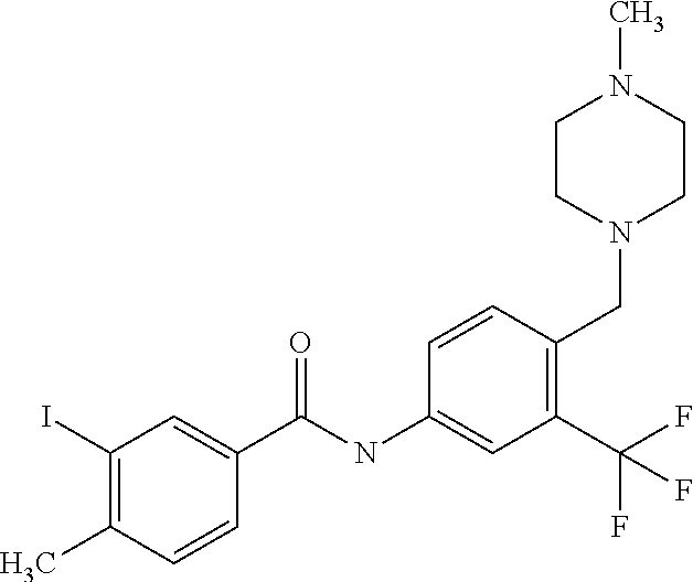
O=C(NC1=CC(C(F)(F)F)=C(CN2CCN(C)CC2)C=C1)C1=CC(I)=C(C)C=C1
